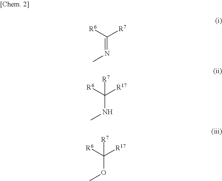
C(=NC)([R6])[R7].C(NC)([R6])([R17])[R7].C(OC)([R6])([R17])[R7]
